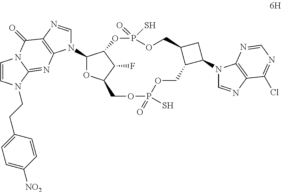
C1=CN(CCC2=CC=C([NO2])C=C2)C2=NC3=C(C(=O)N12)N=CN3C1OC2C(F)C1OP(=O)(S)OCC1C(COP(=O)(S)OC2)C(N2C=NC3=C2N=CN=C3Cl)C1
